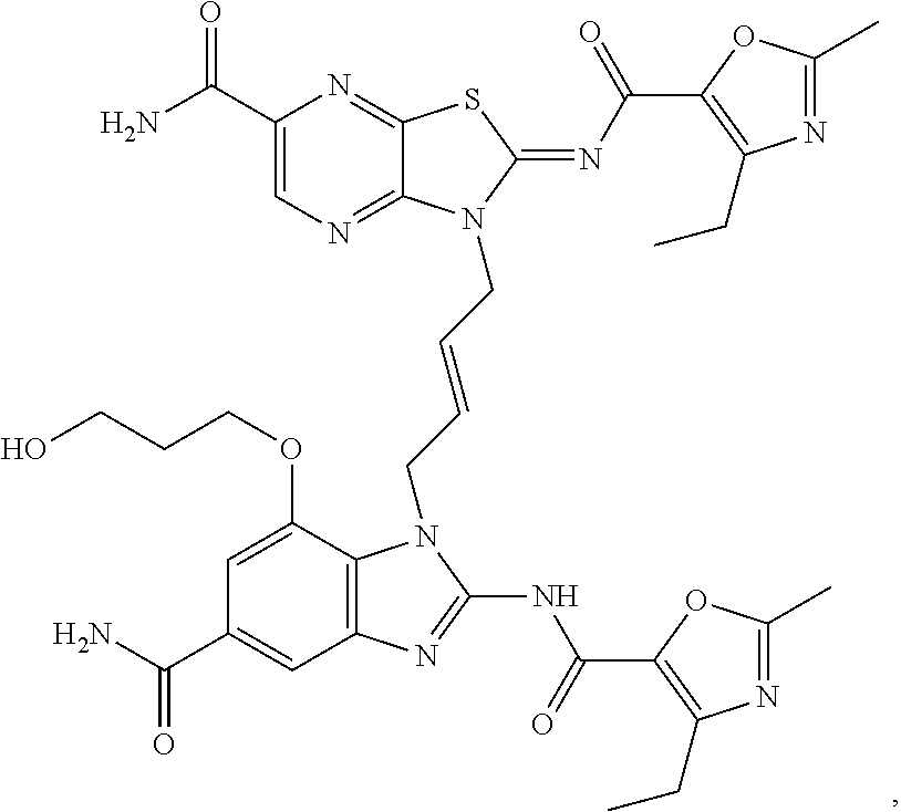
C12=NC=C(C(=O)N)N=C1SC(=NC(=O)C1=C(CC)N=C(C)O1)N2CC=CCN1C2=C(C=C(C(=O)N)C=C2OCCCO)N=C1NC(=O)C1=C(CC)N=C(C)O1
